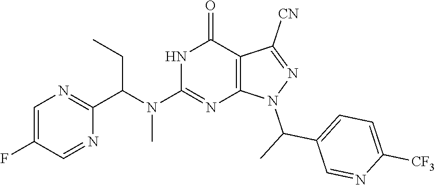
C1=C(F)C=NC(C(N(C2=NC3=C(C(=O)N2)C([CN])=NN3C(C)C2=CC=C([CF3])N=C2)C)CC)=N1
